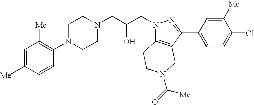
C1=C([Me])C=CC(N2CCN(CC(CN3C4=C(C(C5=CC=C(Cl)C([Me])=C5)=N3)CN(C(=O)[Me])CC4)O)CC2)=C1[Me]
